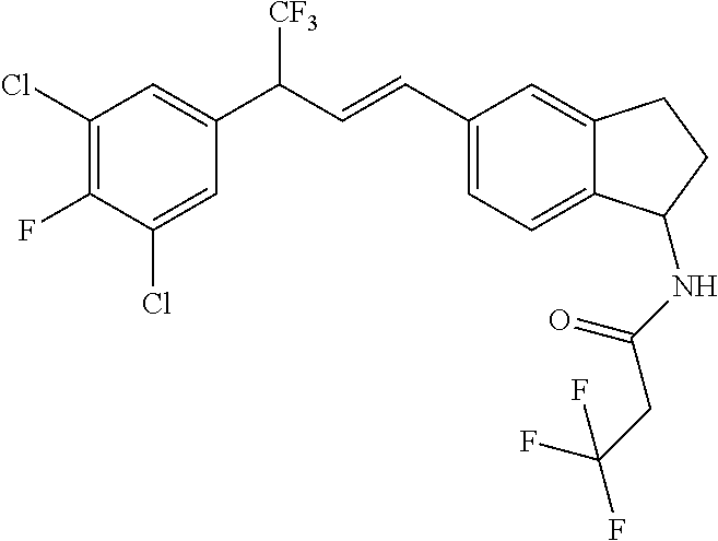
C1(Cl)=C(F)C(Cl)=CC(C(C=CC2=CC=C3C(=C2)CCC3NC(=O)CC(F)(F)F)[CF3])=C1
